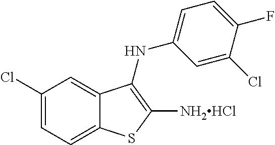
C1=C(Cl)C=C2C(=C1)SC([NH2HCl])=C2NC1=CC=C(F)C(Cl)=C1
